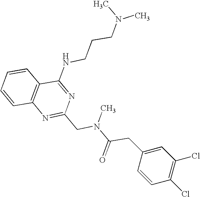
C1=CC2=C(C=C1)C(NCCCN(C)C)=NC(CN(C(CC1=CC(Cl)=C(Cl)C=C1)=O)C)=N2
